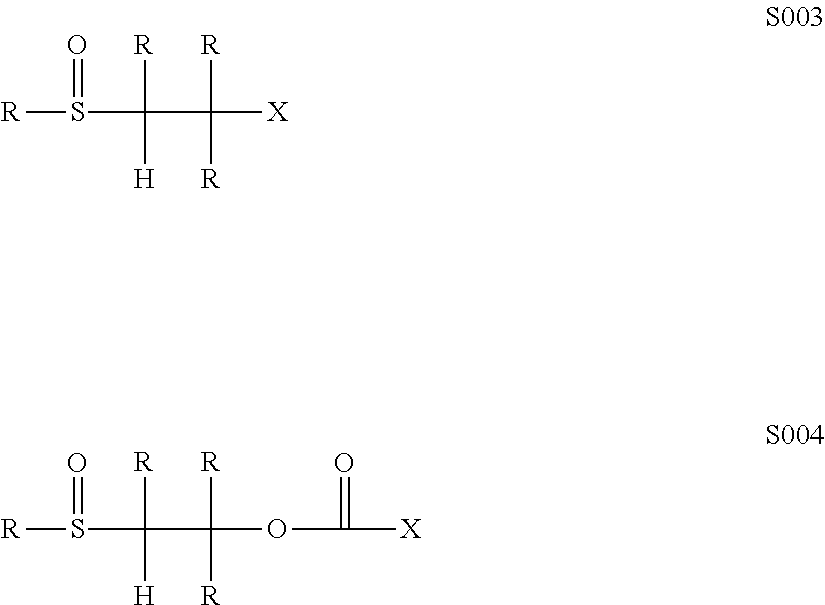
[R]S(C([R])([H])C([R])([R])[X])=O.[R]S(C([R])([H])C([R])([R])OC(=O)[X])=O
